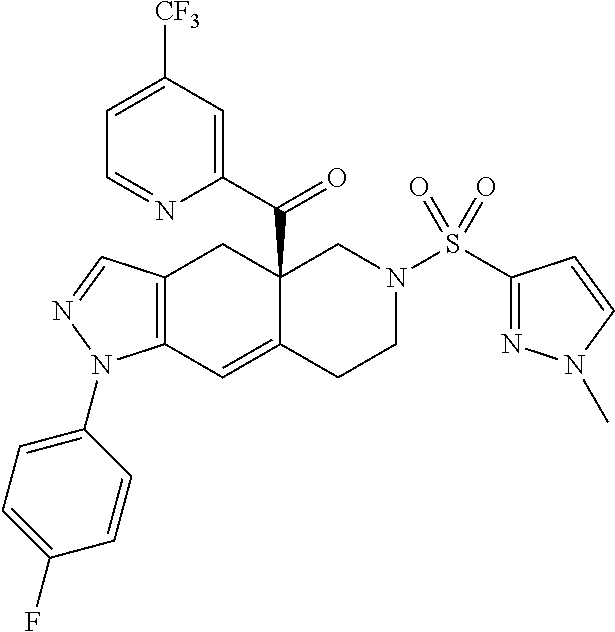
C12(C(C3=CC([CF3])=CC=N3)=O)C(=CC3=C(C1)C=NN3C1=CC=C(F)C=C1)CCN(S(C1=NN(C)C=C1)(=O)=O)C2
